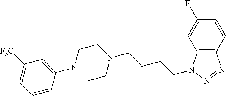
N1(C2=CC([F3C])=CC=C2)CCN(CCCCN2C3=C(N=N2)C=CC(F)=C3)CC1
